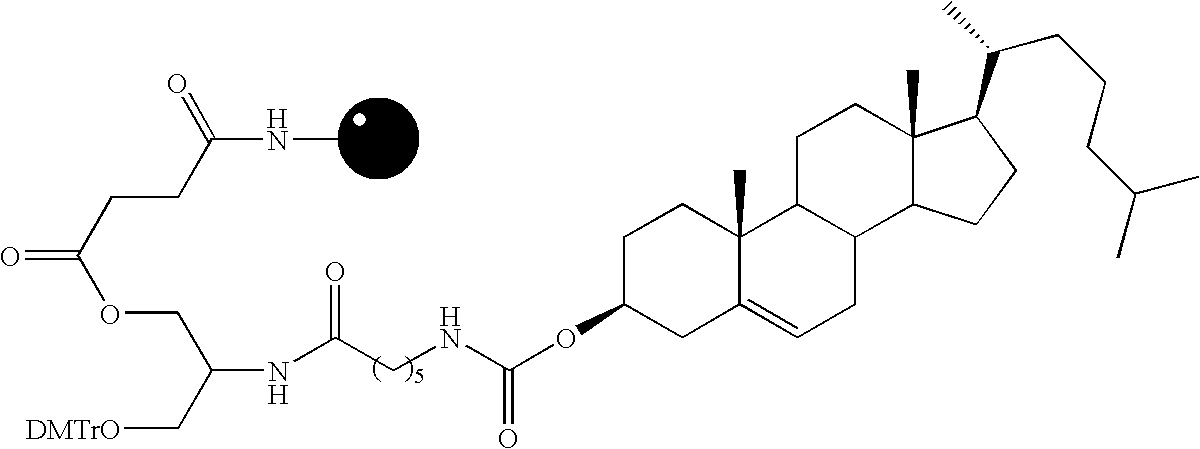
C(OC1CC2=CCC3C(C2(C)CC1)CCC1(C)C3CCC1C(CCCC(C)C)C)(NCC(NC(C[DMTrO])COC(=O)CCC(NC)=O)=O)=O
